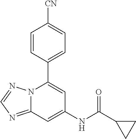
C12=NC=NN1C(C1=CC=C([CN])C=C1)=CC(NC(C1CC1)=O)=C2
